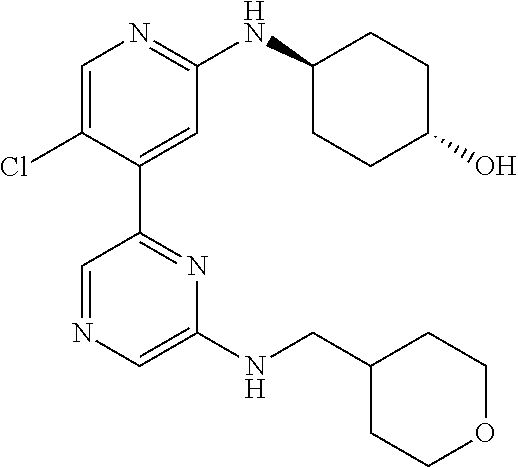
C1=C(Cl)C(C2=NC(NCC3CCOCC3)=CN=C2)=CC(NC2CCC(O)CC2)=N1
